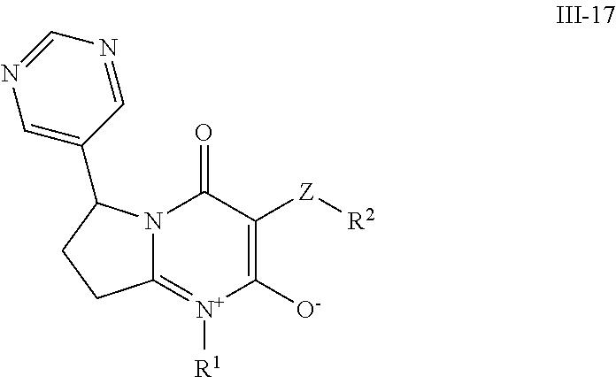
C1([O-])=C([Z][R2])C(=O)N2C(=[N+]1[R1])CCC2C1=CN=CN=C1
